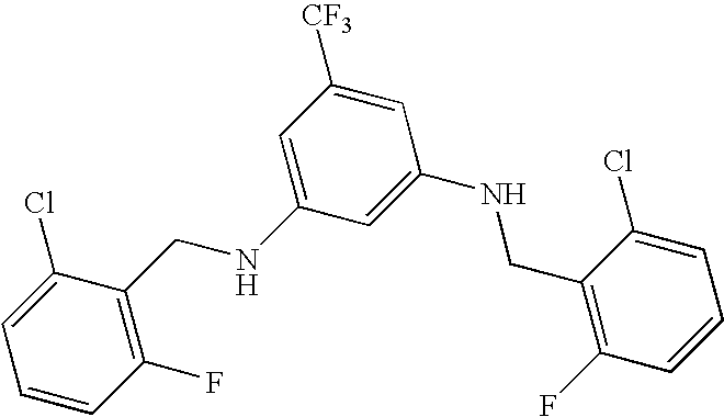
C1=CC(F)=C(CNC2=CC([CF3])=CC(NCC3=C(F)C=CC=C3Cl)=C2)C(Cl)=C1
